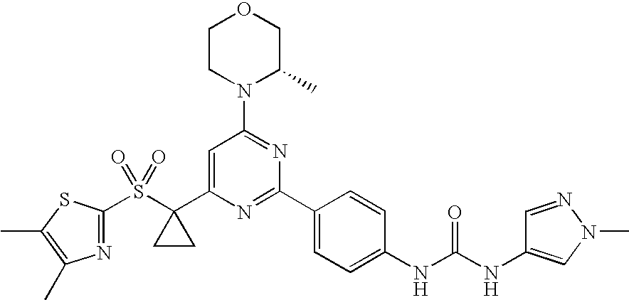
C1(S(C2(C3=CC(N4C(C)COCC4)=NC(C4=CC=C(NC(NC5=CN(C)N=C5)=O)C=C4)=N3)CC2)(=O)=O)=NC(C)=C(C)S1
